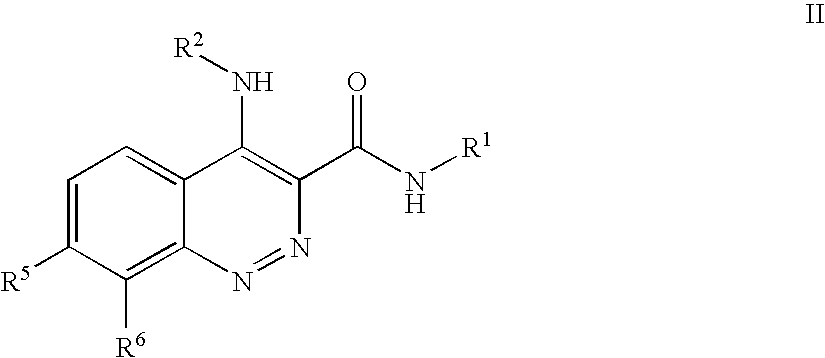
C1=C([R5])C([R6])=C2C(=C1)C(N[R2])=C(C(=O)N[R1])N=N2
